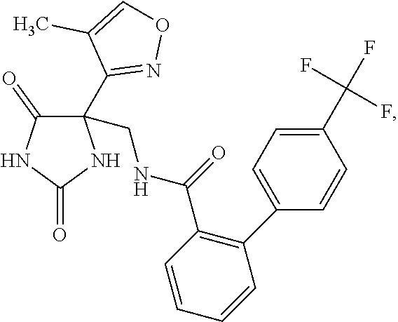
C1(CNC(C2=C(C3=CC=C(C(F)(F)F)C=C3)C=CC=C2)=O)(C2=NOC=C2C)C(=O)NC(=O)N1
